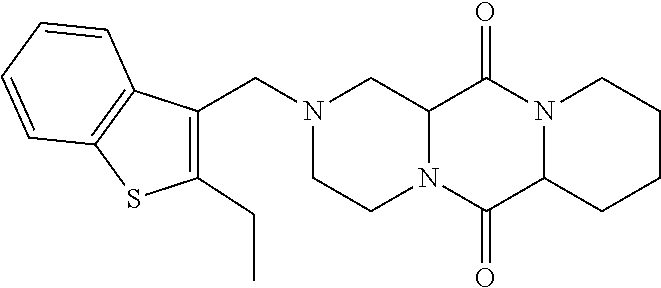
C12N(C(=O)C3N(C1=O)CCCC3)CCN(CC1=C(CC)SC3=C1C=CC=C3)C2
